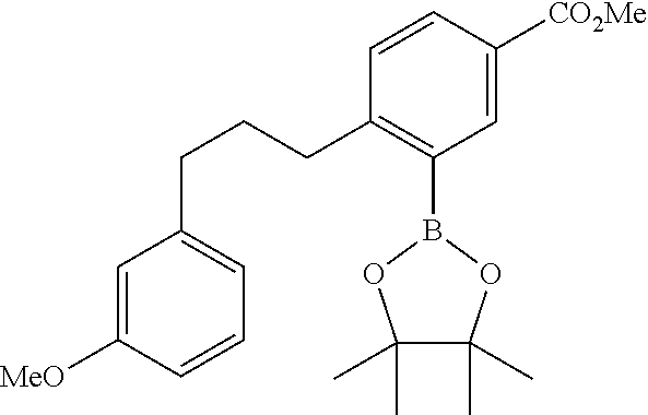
C1(CCCC2=CC=CC([MeO])=C2)=C(B2OC(C)(C)C(C)(C)O2)C=C([CO2Me])C=C1
